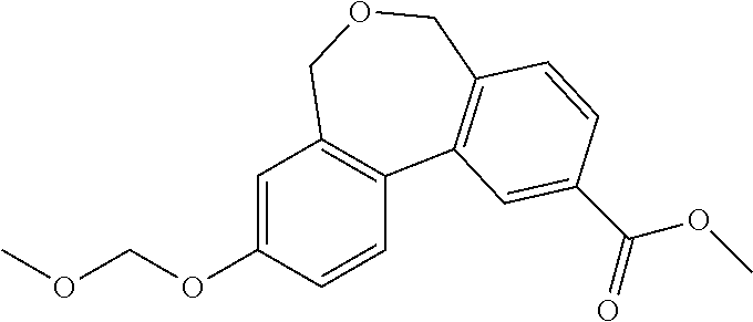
C1=C(OCOC)C=CC2=C1COCC1=C2C=C(C(OC)=O)C=C1
